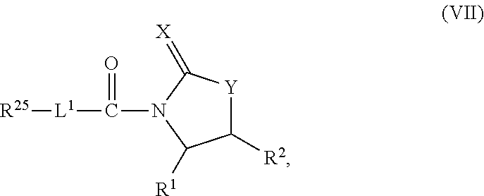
C1([R2])[Y]C(=[X])N(C(=O)[L1][R25])C1[R1]
